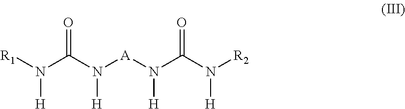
[R1]N(C(N([A]N(C(N([H])[R2])=O)[H])[H])=O)[H]
